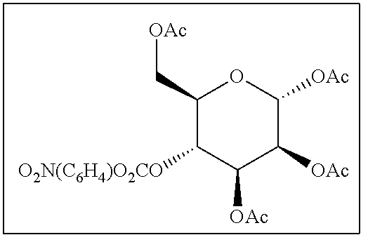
C1(C[OAc])C([O2N(C6H4)O2CO])C([OAc])C([OAc])C([OAc])O1
